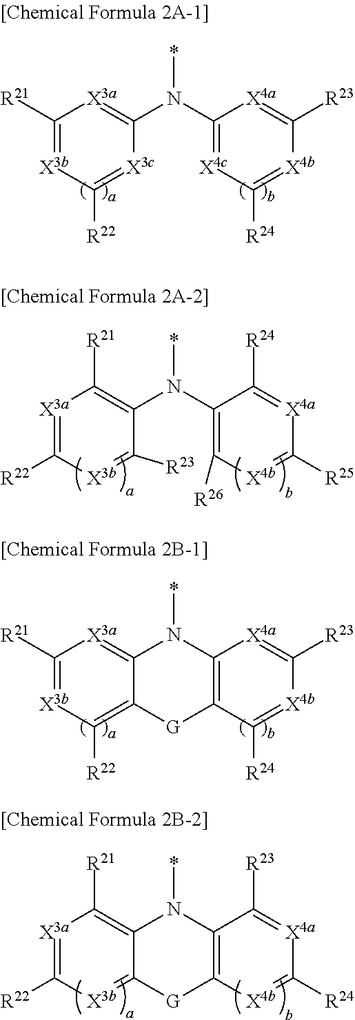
C1([R21])=[X3b]C([R22])=[X3c]C(N(C2=[X4c]C([R24])=[X4b]C([R23])=[X4a]2)*)=[X3a]1.C1([R21])=[X3b]C([R22])=C2C(=[X3a]1)N(*)C1=C(C([R24])=[X4b]C([R23])=[X4a]1)[G]2.[X3a]1=C([R22])[X3b]=C([R23])C(N(C2=C([R26])[X4b]=C([R25])[X4a]=C2[R24])*)=C1[R21].[X3a]1=C([R22])[X3b]=C2C(=C1[R21])N(*)C1=C([X4b]=C([R24])[X4a]=C1[R23])[G]2
